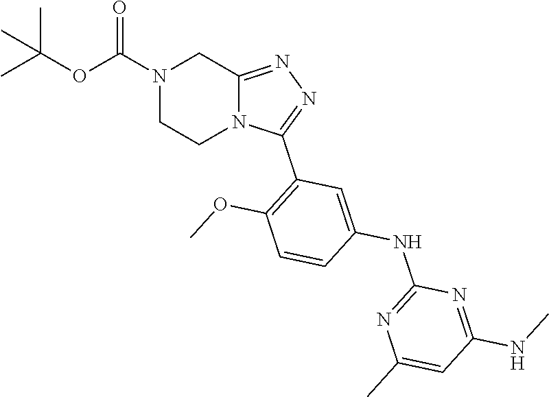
N1(C(OC(C)(C)C)=O)CCN2C(=NN=C2C2=C(OC)C=CC(NC3=NC(C)=CC(NC)=N3)=C2)C1
